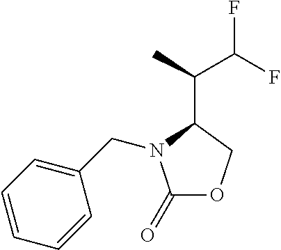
C1(=O)OCC(C(C(F)F)C)N1CC1=CC=CC=C1
